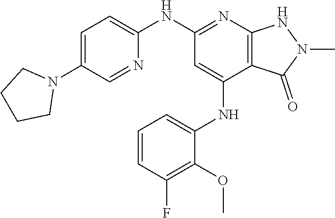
N(C1=NC2=C(C(NC3=CC=CC(F)=C3OC)=C1)C(=O)N(C)N2)C1=CC=C(N2CCCC2)C=N1
